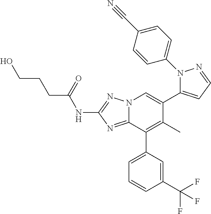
N(C1=NN2C(=N1)C(C1=CC=CC(C(F)(F)F)=C1)=C(C)C(C1=CC=NN1C1=CC=C(C#N)C=C1)=C2)C(CCCO)=O
